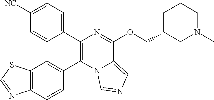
C1(C2=C(C3=CC4=C(C=C3)N=CS4)N3C(=CN=C3)C(OCC3CN(C)CCC3)=N2)=CC=C([NC])C=C1
